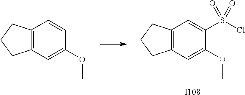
C12=C(C=C(OC)C(S(Cl)(=O)=O)=C1)CCC2.[I108].C12=C(C=C(OC)C=C1)CCC2
